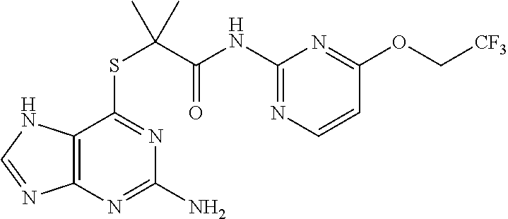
C1(NC(=O)C(SC2=NC(N)=NC3=C2NC=N3)(C)C)=NC=CC(OC[CF3])=N1
